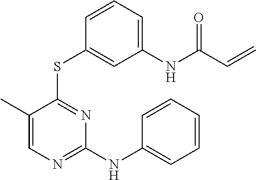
S(C1=NC(NC2=CC=CC=C2)=NC=C1C)C1=CC(NC(C=C)=O)=CC=C1
